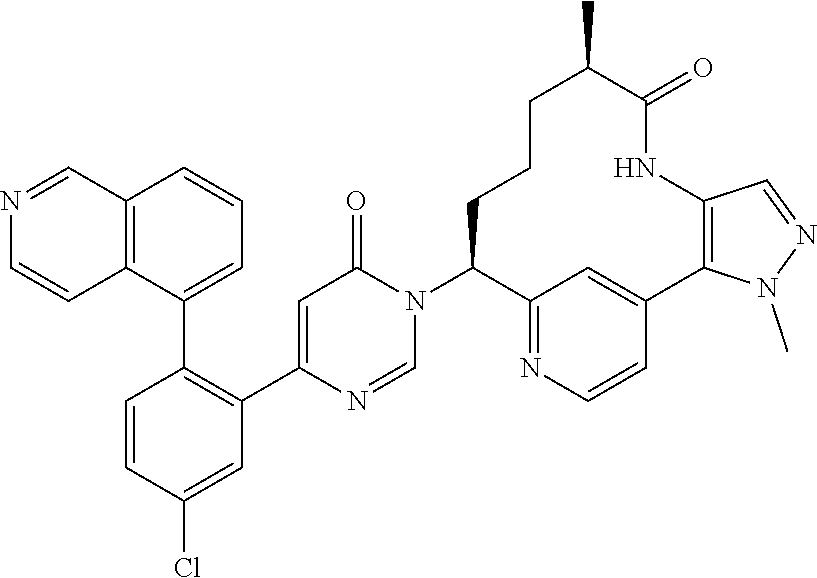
C1=CC(Cl)=CC(C2=CC(=O)N(C3C4=NC=CC(=C4)C4=C(NC(=O)C(C)CCC3)C=NN4C)C=N2)=C1C1=CC=CC2=C1C=CN=C2
